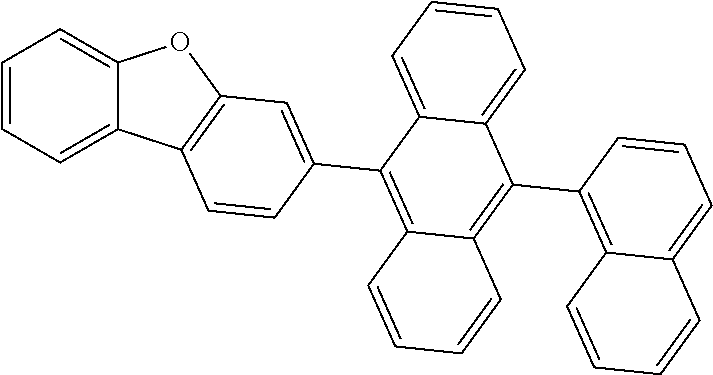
C1=CC=C2C(=C1)OC1=C2C=CC(C2=C3C(=C(C4=C5C=CC=CC5=CC=C4)C4=CC=CC=C24)C=CC=C3)=C1
